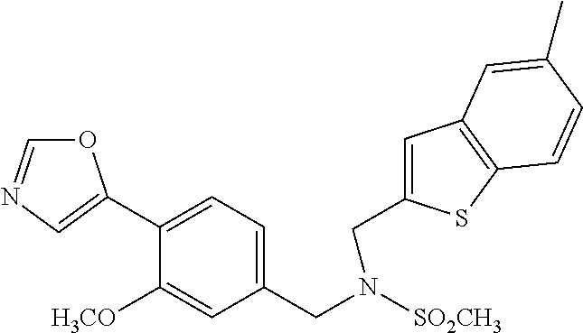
O1C=NC=C1C1=CC=C(CN([SO2CH3])CC2=CC3=C(S2)C=CC(C)=C3)C=C1[H3CO]
